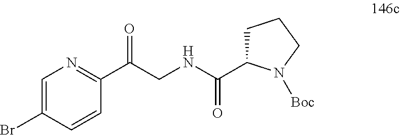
C1=C(Br)C=CC(C(CNC(=O)C2CCCN2[Boc])=O)=N1
